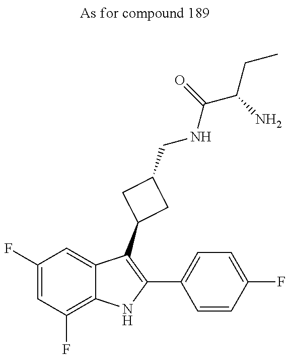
C1(F)=CC(F)=C2C(=C1)C(C1CC(CNC(=O)C(CC)N)C1)=C(C1=CC=C(F)C=C1)N2
